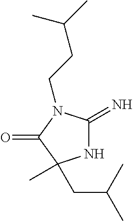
N1C(=N)N(CCC(C)C)C(=O)C1(CC(C)C)C
